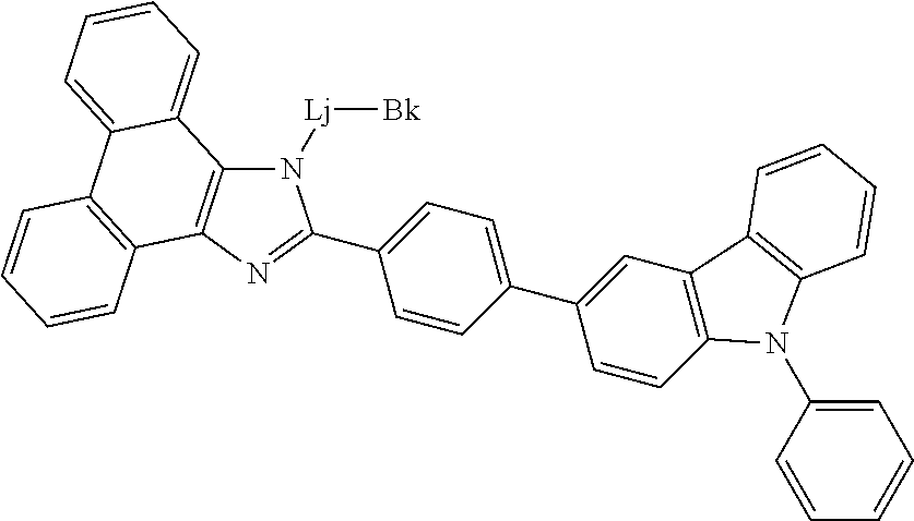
N1([Lj][Bk])C2=C(N=C1C1=CC=C(C3=CC4=C(C=C3)N(C3=CC=CC=C3)C3=C4C=CC=C3)C=C1)C1=C(C3=CC=CC=C23)C=CC=C1
